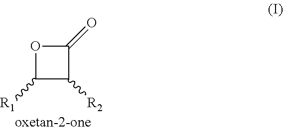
C1([R1])C([R2])C(=O)O1
